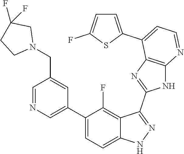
C1=NC=C(C2=CC=C3C(=C2F)C(C2=NC4=C(N2)N=CC=C4C2=CC=C(F)S2)=NN3)C=C1CN1CC(F)(F)CC1
